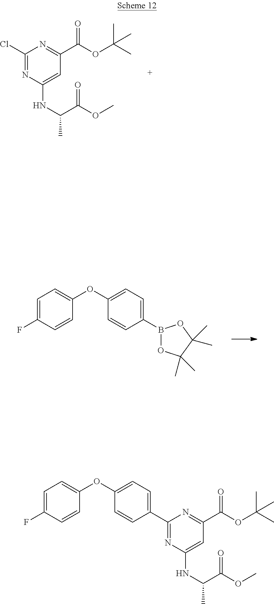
C1(Cl)=NC(NC(C(OC)=O)C)=CC(C(OC(C)(C)C)=O)=N1.C1=C(F)C=CC(OC2=CC=C(B3OC(C)(C)C(C)(C)O3)C=C2)=C1.C1=C(F)C=CC(OC2=CC=C(C3=NC(NC(C(OC)=O)C)=CC(C(OC(C)(C)C)=O)=N3)C=C2)=C1
